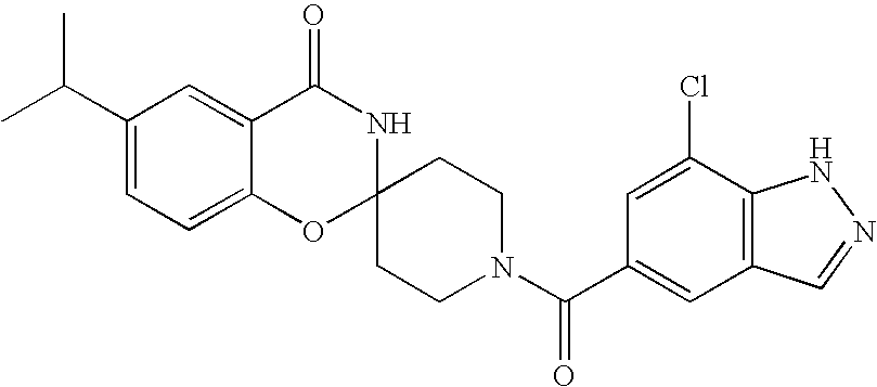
C1(C(C)C)=CC=C2C(=C1)C(=O)NC1(O2)CCN(C(=O)C2=CC3=C(C(Cl)=C2)NN=C3)CC1
